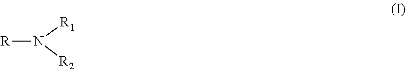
[R]N([R2])[R1]
